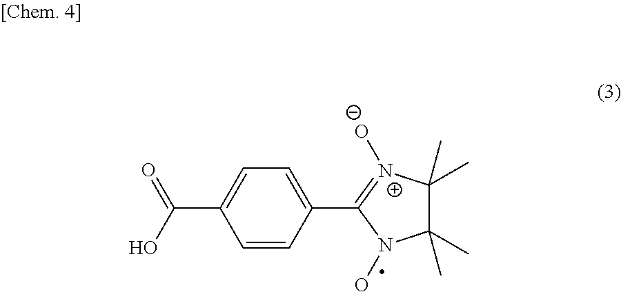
C1(C)(C)C(C)(C)[N+]([O-])=C(C2=CC=C(C(O)=O)C=C2)N1O
